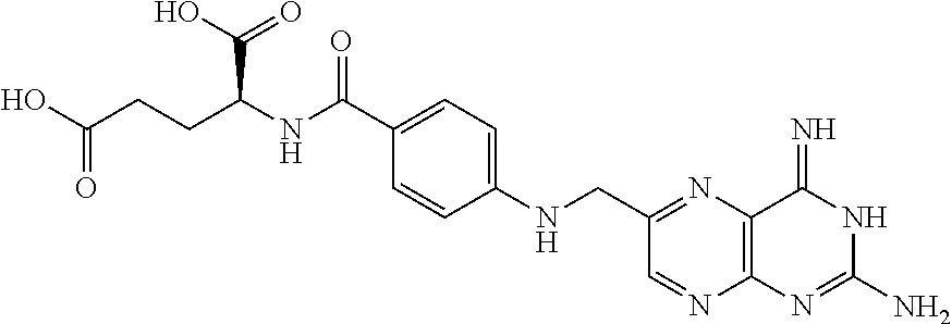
OC(CCC(NC(C1=CC=C(NCC2=NC3=C(N=C2)N=C(N)NC3=N)C=C1)=O)C(O)=O)=O
